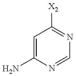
C1=C(N)N=CN=C1[X2]
